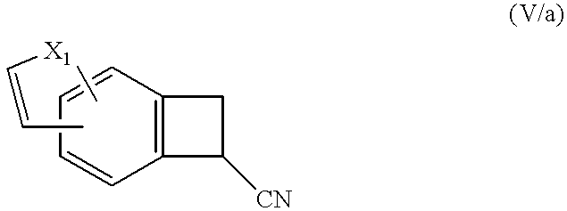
C12=C(C=CC=C1)C([CN])C2.C[X1]C=CC
